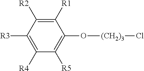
C1([R1])=C([R2])C([R3])=C([R4])C([R5])=C1O[(CH2)3]Cl
